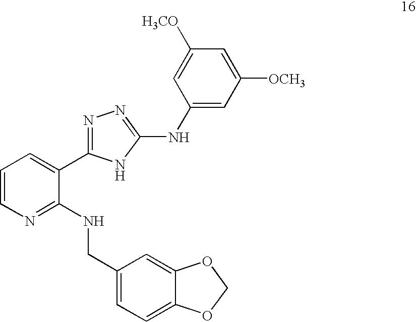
C1=CN=C(NCC2=CC=C3C(=C2)OCO3)C(C2=NN=C(NC3=CC([OCH3])=CC([H3CO])=C3)N2)=C1
